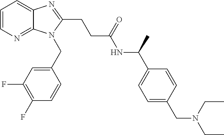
C1=CN=C2C(=C1)N=C(CCC(NC(C1=CC=C(CN(CC)CC)C=C1)C)=O)N2CC1=CC(F)=C(F)C=C1
